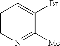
C1=CN=C([Me])C(Br)=C1
